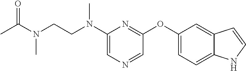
C1(N(CCN(C(C)=O)C)C)=CN=CC(OC2=CC=C3C(=C2)C=CN3)=N1
